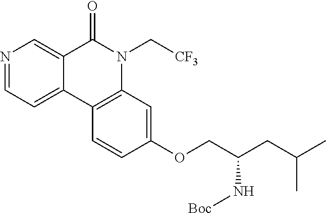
N1=CC=C2C(=C1)C(=O)N(C[CF3])C1=C2C=CC(OCC(CC(C)C)N[Boc])=C1
